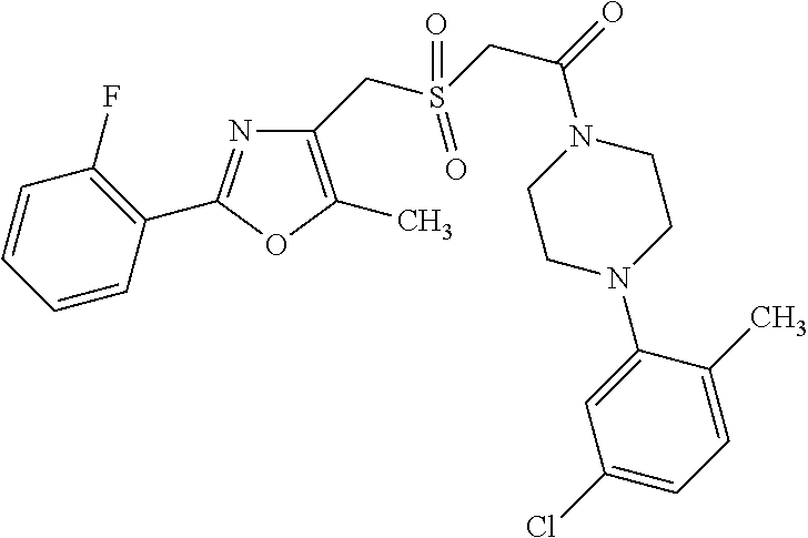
C1=CC=CC(C2=NC(CS(CC(N3CCN(C4=CC(Cl)=CC=C4C)CC3)=O)(=O)=O)=C(C)O2)=C1F
